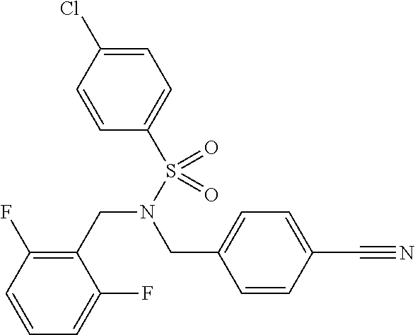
C1=CC(C#N)=CC=C1CN(CC1=C(F)C=CC=C1F)S(=O)(C1=CC=C(Cl)C=C1)=O
